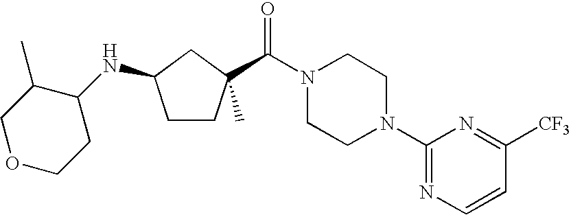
C1CC(C(=O)N2CCN(C3=NC=CC([CF3])=N3)CC2)(C)CC1NC1C(C)COCC1
